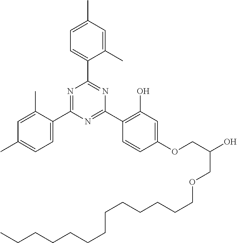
C1=C(C)C=C(C)C(C2=NC(C3=C(O)C=C(OCC(O)COCCCCCCCCCCCCC)C=C3)=NC(C3=CC=C(C)C=C3C)=N2)=C1
